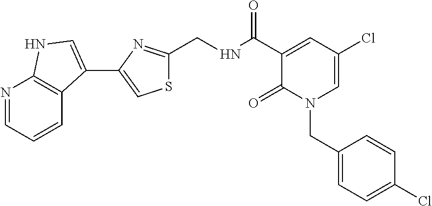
N1=CC=CC2=C1NC=C2C1=CSC(CNC(C2=CC(Cl)=CN(CC3=CC=C(Cl)C=C3)C2=O)=O)=N1
